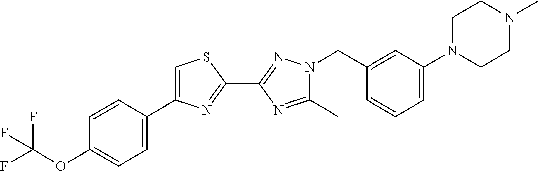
C1(C)=NC(C2=NC(C3=CC=C(OC(F)(F)F)C=C3)=CS2)=NN1CC1=CC(N2CCN(C)CC2)=CC=C1
